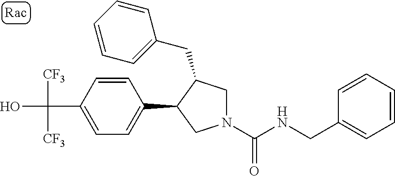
C(C1=CC=C(C2CN(C(=O)NCC3=CC=CC=C3)CC2CC2=CC=CC=C2)C=C1)(O)([CF3])[CF3]
